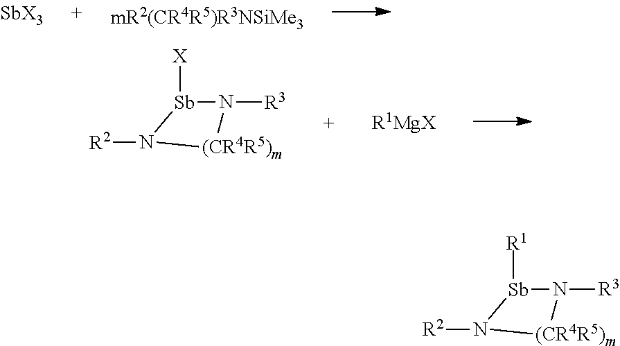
[Sb]1([X])N([R3])[(CR4R5)m]N1[R2].[R1MgX].[Sb]1([R1])N([R3])[(CR4R5)m]N1[R2]
